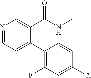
N1=CC=C(C2=C(F)C=C(Cl)C=C2)C(C(NC)=O)=C1
